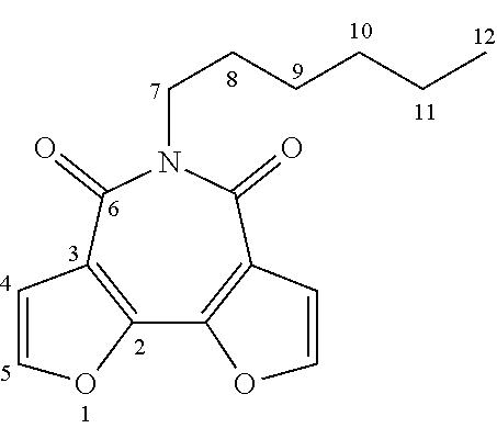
C12=C(C(=O)N(CCCCCC)C(=O)C3=C1OC=C3)C=CO2
